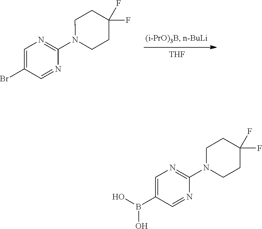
[THF].C1=C(Br)C=NC(N2CCC(F)(F)CC2)=N1.C1=C(B(O)O)C=NC(N2CCC(F)(F)CC2)=N1
